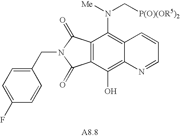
C12=C(C(O)=C3C(=C1N([Me])C[P(O)(OR5)2])C=CC=N3)C(=O)N(CC1=CC=C(F)C=C1)C2=O
